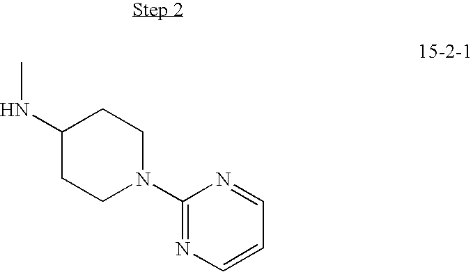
C1(NC)CCN(C2=NC=CC=N2)CC1
